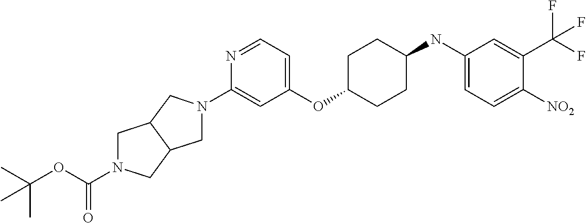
C1(OC2CCC(NC3=CC=C([NO2])C(C(F)(F)F)=C3)CC2)=CC=NC(N2CC3C(C2)CN(C(OC(C)(C)C)=O)C3)=C1
